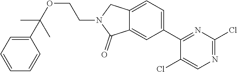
C12=CC=C(C3=NC(Cl)=NC=C3Cl)C=C1C(=O)N(CCOC(C1=CC=CC=C1)(C)C)C2
